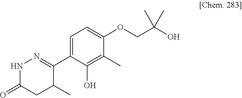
C1(C2=NNC(=O)CC2C)=CC=C(OCC(C)(C)O)C(C)=C1O
